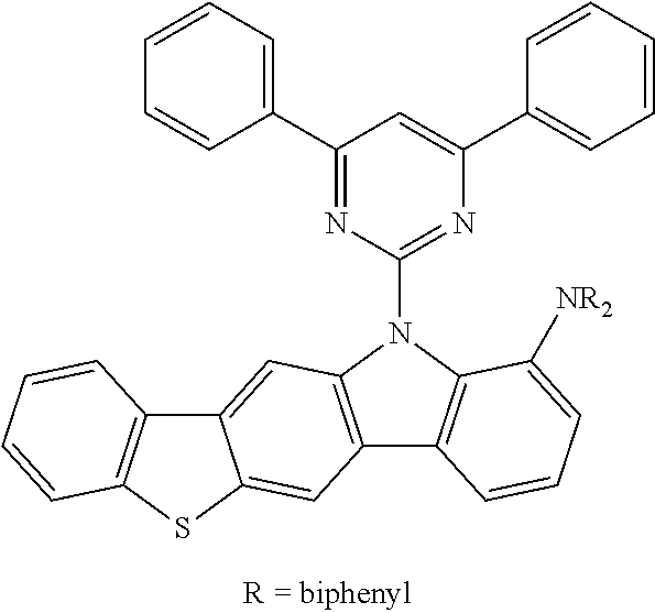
C1(C2=CC=CC=C2)=NC(N2C3=C(C4=C2C=C2C(=C4)SC4=C2C=CC=C4)C=CC=C3[NR2])=NC(C2=CC=CC=C2)=C1
